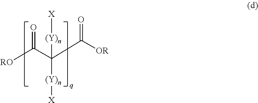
[RO]C(C(C([OR])=O)([(Y)n][X])[(Y)n][X])=O
